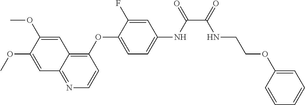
C1=C(OC)C(OC)=CC2=C(OC3=CC=C(NC(=O)C(=O)NCCOC4=CC=CC=C4)C=C3F)C=CN=C12
